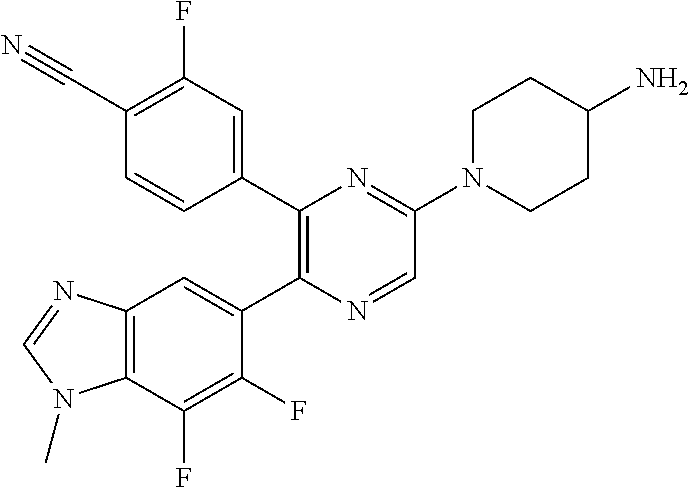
C1(C#N)=C(F)C=C(C2=C(C3=CC4=C(C(F)=C3F)N(C)C=N4)N=CC(N3CCC(N)CC3)=N2)C=C1
